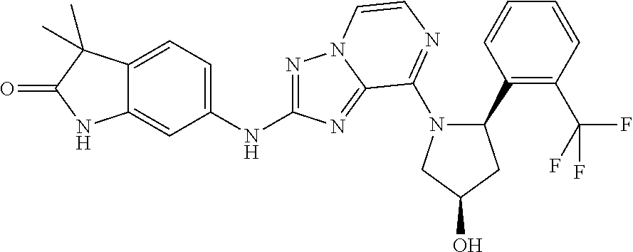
C12=CC(NC3=NN4C(=N3)C(N3C(C5=C(C(F)(F)F)C=CC=C5)CC(O)C3)=NC=C4)=CC=C1C(C)(C)C(=O)N2
